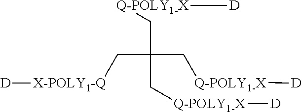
[Q-POLY1-X](CC(C[X-POLY1-Q][D])(C[Q-POLY1-X][D])C[Q-POLY1-X][D])[D]
